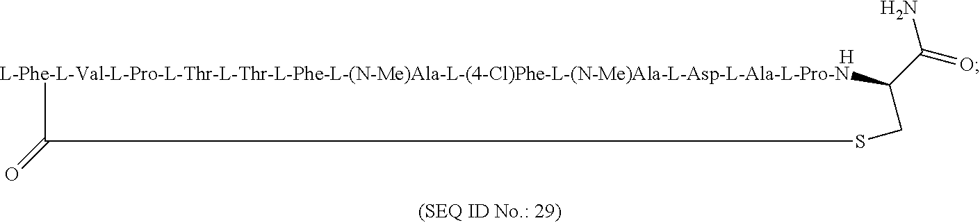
[L-Phe-L-Val-L-Pro-L-Thr-L-Thr-L-Phe-L-(N-Me)Ala-L-(4-Cl)Phe-L-(N-Me)Ala-L-Asp-L-Ala-L-Pro-N]1C(C(=O)N)CSC1=O.[H]
